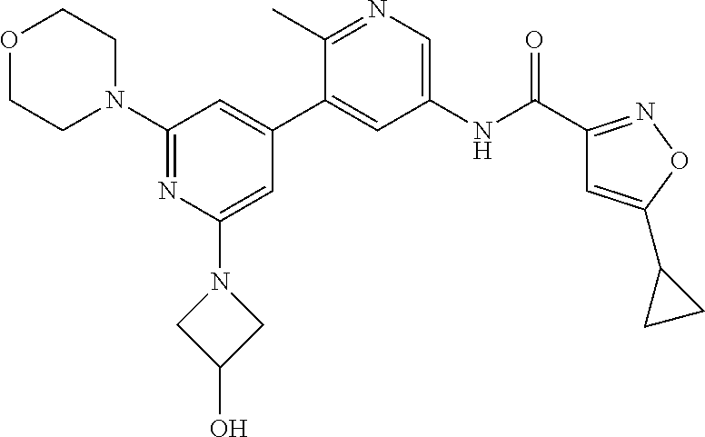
C1(N2CCOCC2)=NC(N2CC(O)C2)=CC(C2=CC(NC(C3=NOC(C4CC4)=C3)=O)=CN=C2C)=C1
